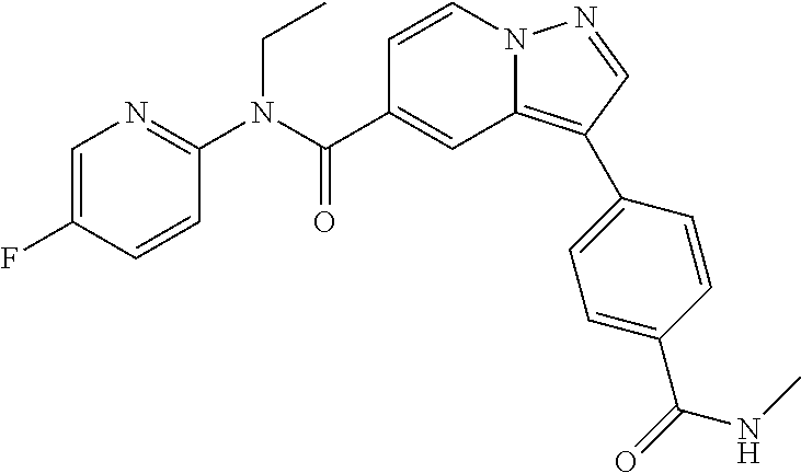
C1=CN2C(=C(C3=CC=C(C(=O)NC)C=C3)C=N2)C=C1C(N(C1=NC=C(F)C=C1)CC)=O
